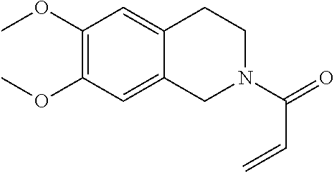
C1(OC)=C(OC)C=C2C(=C1)CCN(C(=O)C=C)C2
